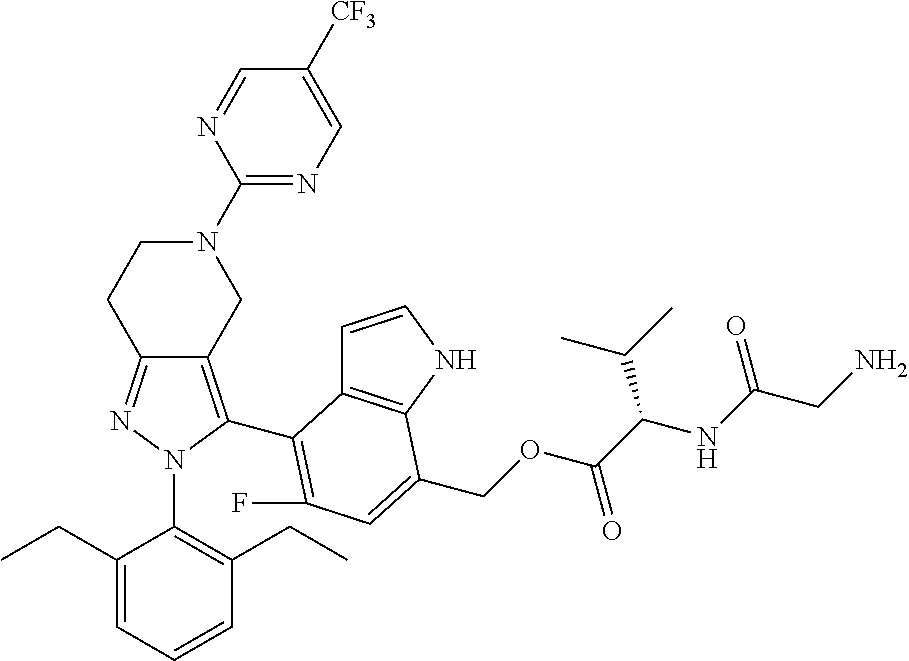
C12=NN(C3=C(CC)C=CC=C3CC)C(C3=C(F)C=C(COC(C(NC(CN)=O)C(C)C)=O)C4=C3C=CN4)=C1CN(C1=NC=C([CF3])C=N1)CC2
